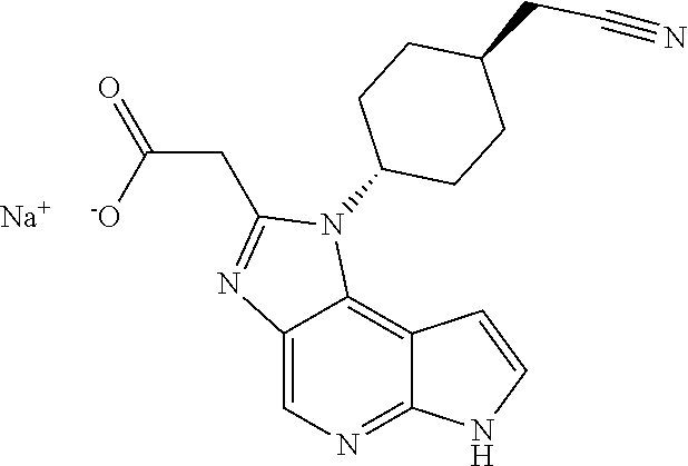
C12=CN=C3C(=C1N(C1CCC(CC#N)CC1)C(CC(=O)[-O])=N2)C=CN3.[Na]
